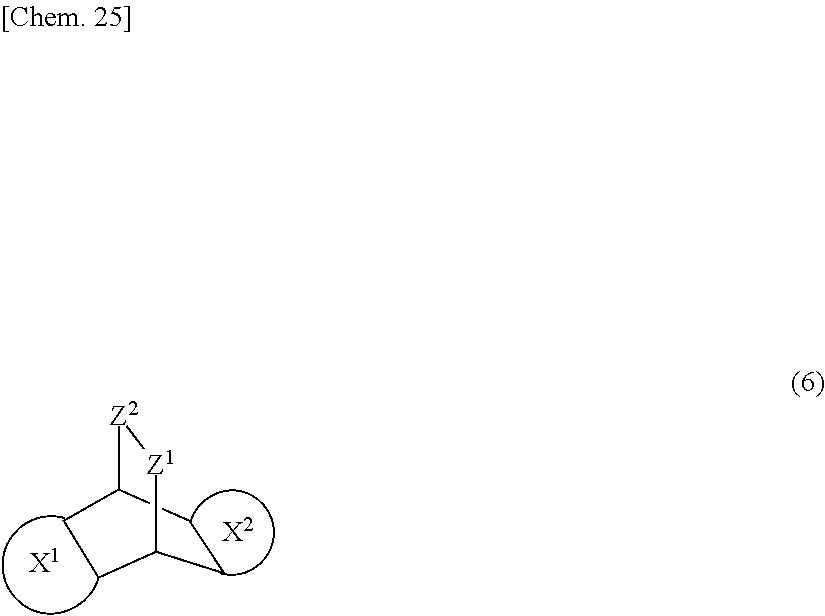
C1CC2[Z2][Z1]C1CC2.[X1].[X2]
